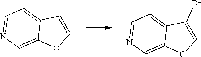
C12=CC=NC=C1OC=C2.C12=CN=CC=C1C(Br)=CO2
